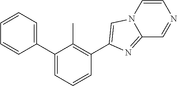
C1=CC=C(C2=CC=CC(C3=CN4C=CN=CC4=N3)=C2C)C=C1
